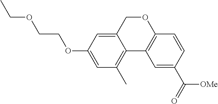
C12=CC(OCCOCC)=CC(C)=C1C1=C(OC2)C=CC(C([OMe])=O)=C1
